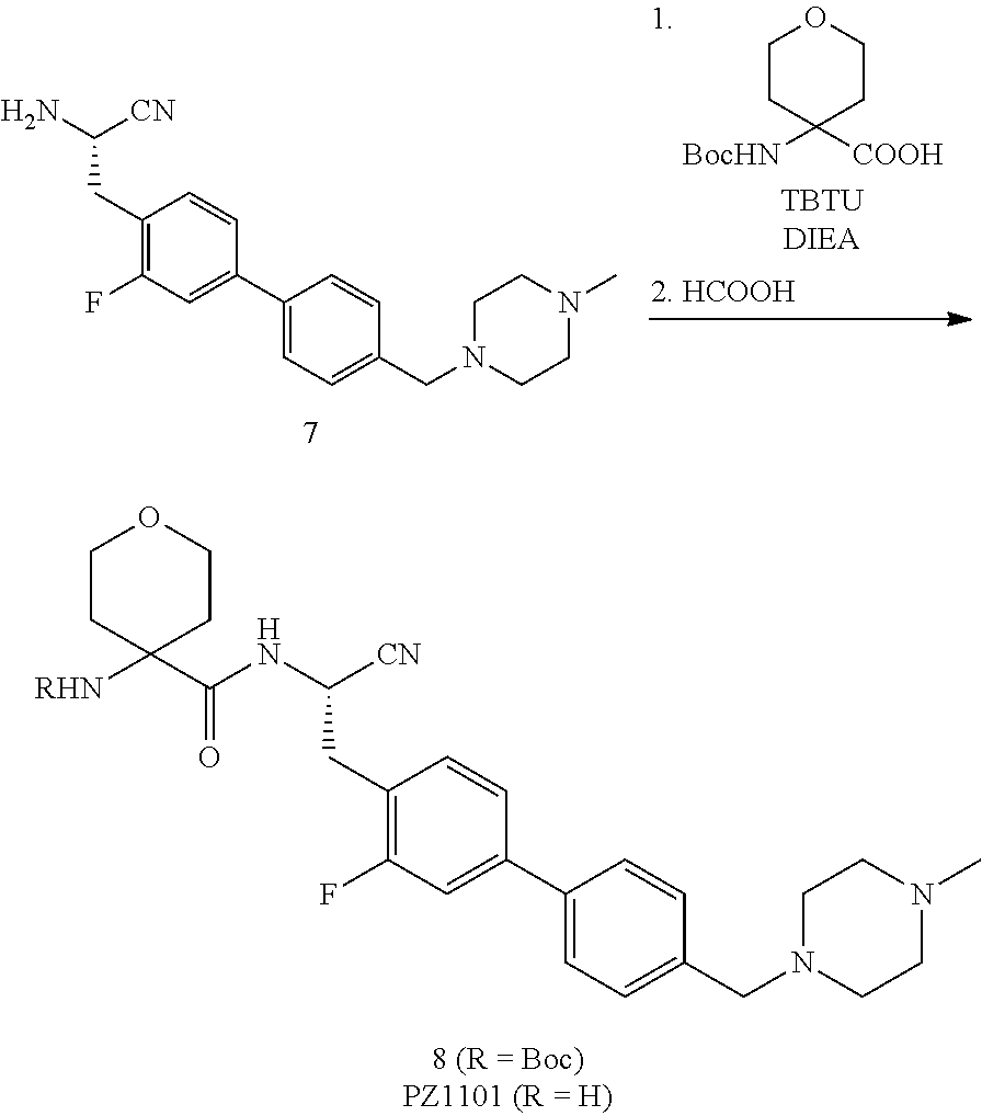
C1(CC(NC(C2([RHN])CCOCC2)=O)[CN])=C(F)C=C(C2=CC=C(CN3CCN(C)CC3)C=C2)C=C1.C1(CC(N)[CN])=C(F)C=C(C2=CC=C(CN3CCN(C)CC3)C=C2)C=C1.C1CC([BocHN])([COOH])CCO1
